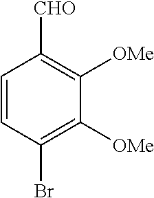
C1=CC(Br)=C([OMe])C([OMe])=C1[CHO]
